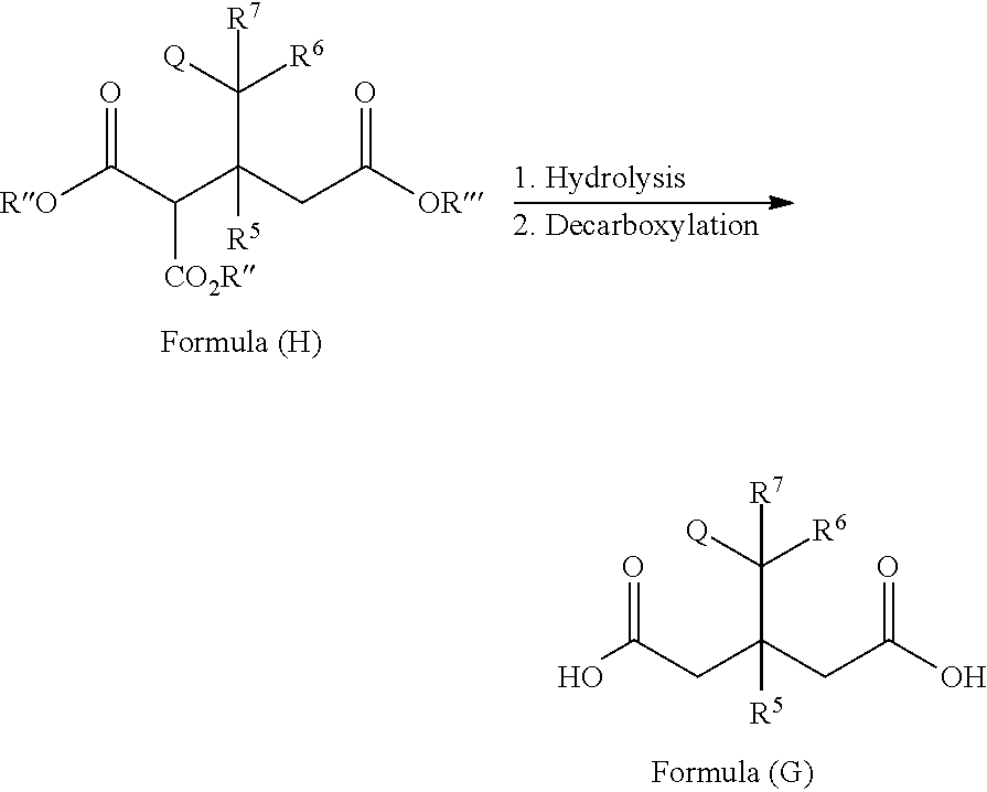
OC(CC(CC(O)=O)(C([Q])([R6])[R7])[R5])=O.[RO]C(C(C(CC([OR])=O)(C([Q])([R6])[R7])[R5])[CO2R])=O
